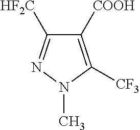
C1([COOH])=C([CF3])N(C)N=C1[HF2C]
